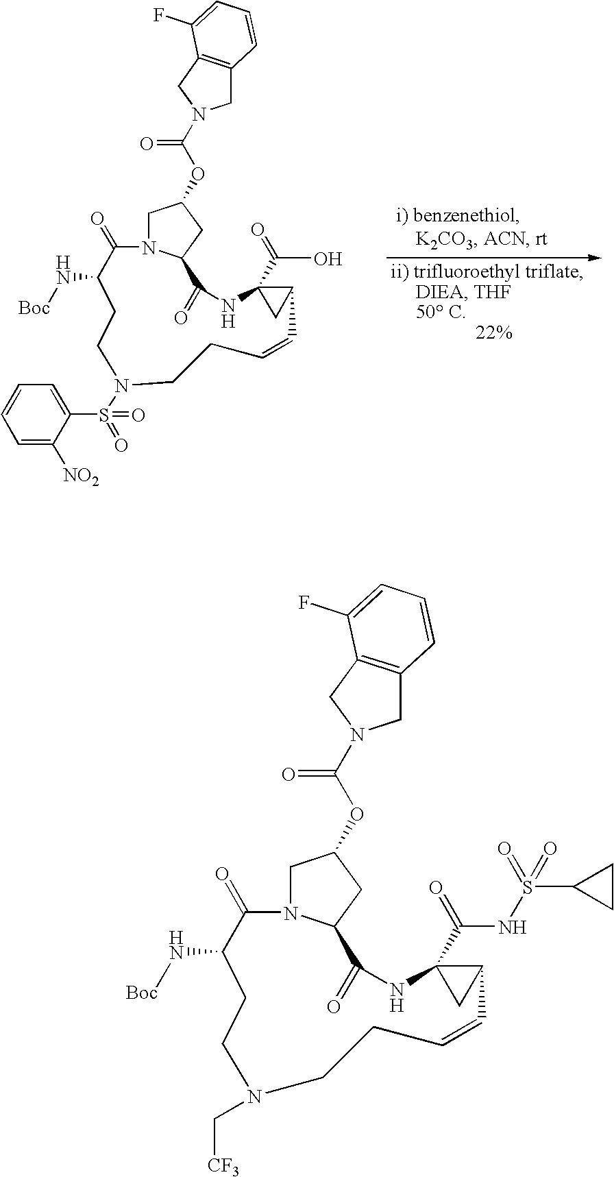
C1(=O)N2CC(OC(N3CC4=C(C=CC=C4F)C3)=O)CC2C(=O)NC2(C(O)=O)CC2C=CCCN(S(C2=CC=CC=C2[NO2])(=O)=O)CCC1N[Boc].C1(=O)N2CC(OC(N3CC4=C(C=CC=C4F)C3)=O)CC2C(=O)NC2(C(NS(C3CC3)(=O)=O)=O)CC2C=CCCN(C[CF3])CCC1N[Boc]
